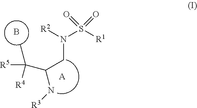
[R2]N(S([R1])(=O)=O)CC(N[R3])C([R5])(C)[R4].B.[A]
